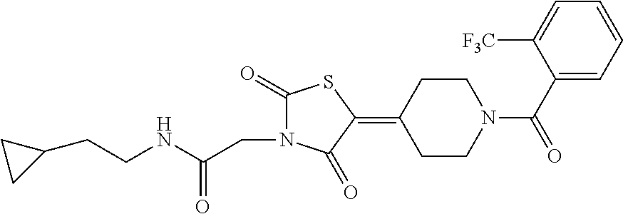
C1(=C2C(=O)N(CC(NCCC3CC3)=O)C(=O)S2)CCN(C(C2=CC=CC=C2[F3C])=O)CC1
